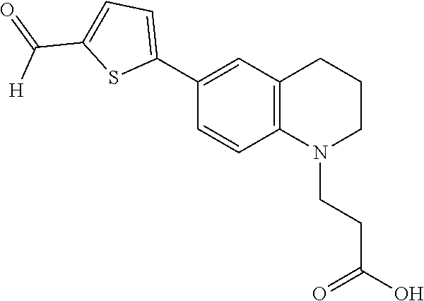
C12=C(C=C(C3=CC=C(C(=O)[H])S3)C=C1)CCCN2CCC(O)=O
